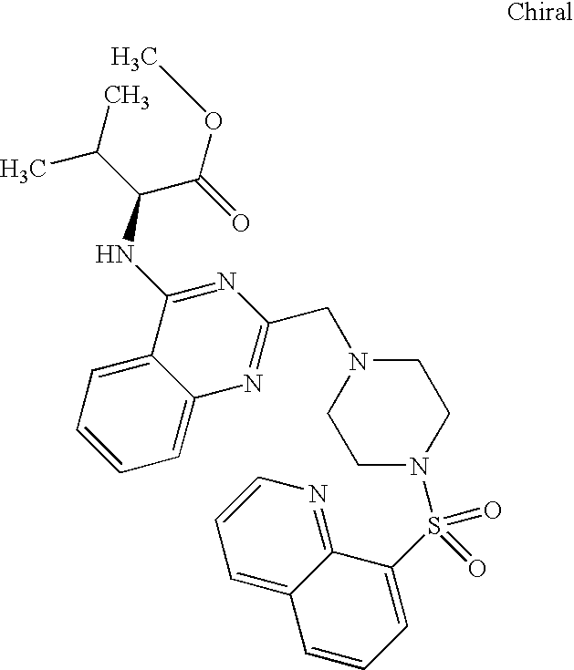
C1=CC=C2C(=C1)C(NC(C(OC)=O)C(C)C)=NC(CN1CCN(S(C3=CC=CC4=CC=CN=C34)(=O)=O)CC1)=N2
